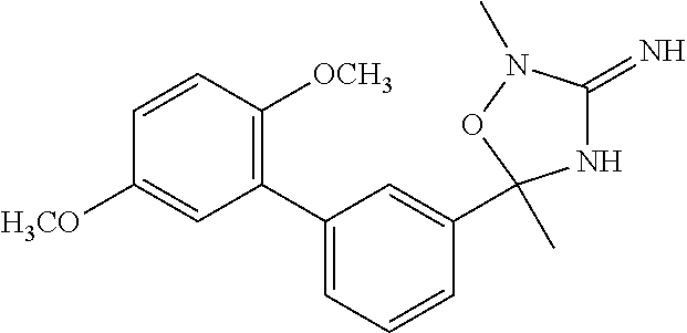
C1(C2=C([OCH3])C=CC([H3CO])=C2)=CC=CC(C2(C)NC(=N)N(C)O2)=C1
